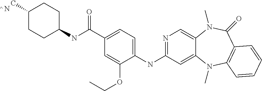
C1(NC2=NC=C3C(=C2)N(C)C2=C(C(=O)N3C)C=CC=C2)=CC=C(C(=O)NC2CCC(C)CC2)C=C1OCC.N
